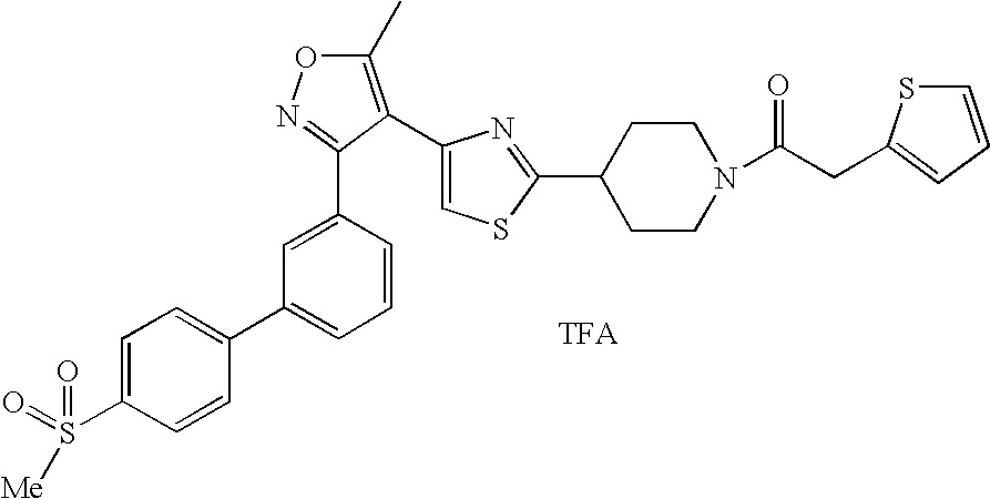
C1=C(C2=NOC(C)=C2C2=CSC(C3CCN(C(CC4=CC=CS4)=O)CC3)=N2)C=CC=C1C1=CC=C(S(=O)(=O)[Me])C=C1
